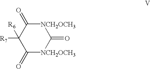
[NCH2OCH3]1C(=O)C([R7])([R6])C(=O)[NCH2OCH3]C1=O
